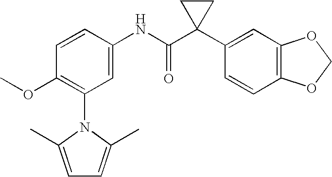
C1(NC(C2(C3=CC4=C(C=C3)OCO4)CC2)=O)=CC(N2C(C)=CC=C2C)=C(OC)C=C1
